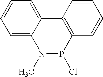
C1=C2C(=CC=C1)C1=C(P(Cl)N2C)C=CC=C1
